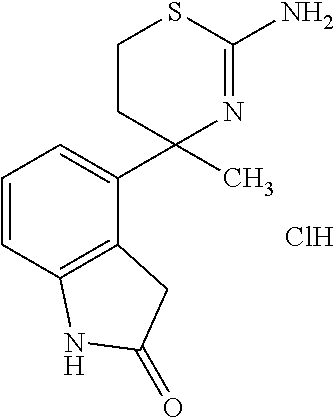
C1=CC2=C(C(C3(C)N=C(N)SCC3)=C1)CC(=O)N2.Cl
